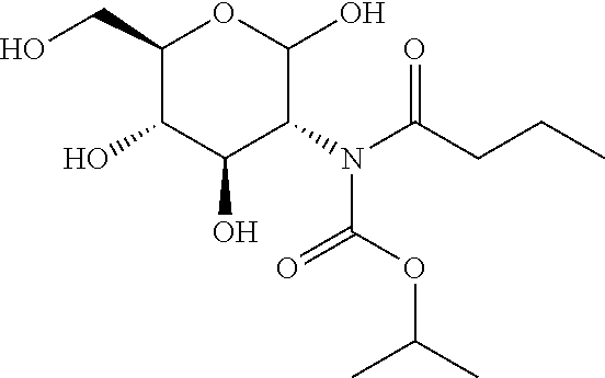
C1(CO)C(O)C(O)C(N(C(CCC)=O)C(OC(C)C)=O)C(O)O1
